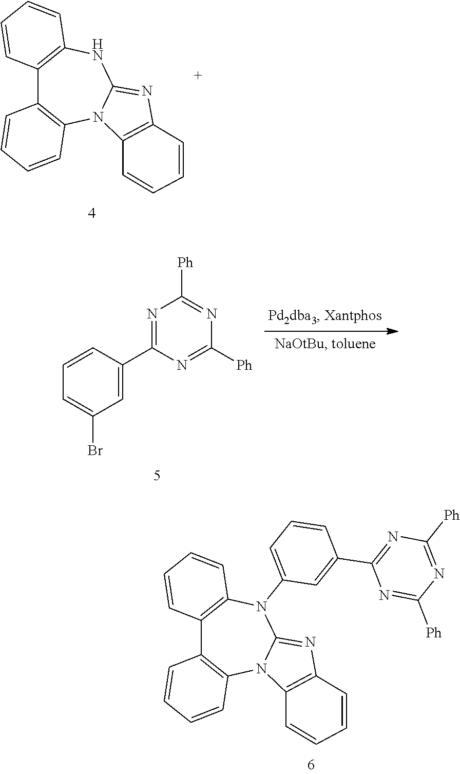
C12=C(N(C3=CC=CC(C4=NC([Ph])=NC([Ph])=N4)=C3)C3=NC4=C(N3C3=C1C=CC=C3)C=CC=C4)C=CC=C2.C12=C(NC3=NC4=C(N3C3=C1C=CC=C3)C=CC=C4)C=CC=C2.C1=CC(C2=NC([Ph])=NC([Ph])=N2)=CC(Br)=C1
